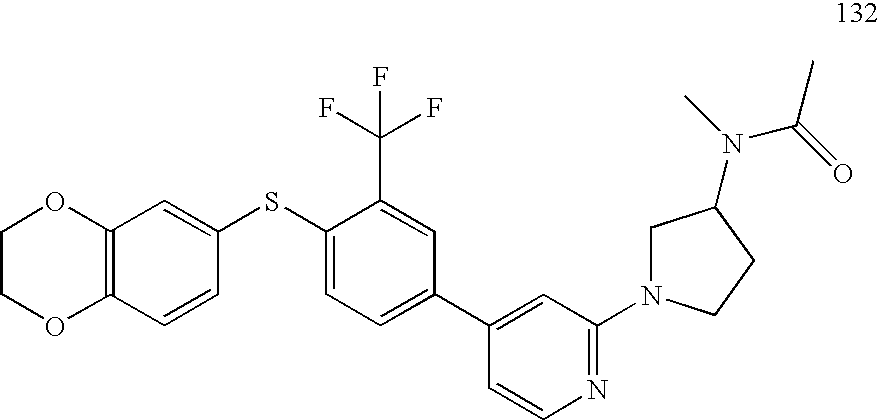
C1COC2=C(O1)C=C(SC1=CC=C(C3=CC(N4CC(N(C)C(=O)C)CC4)=NC=C3)C=C1C(F)(F)F)C=C2
